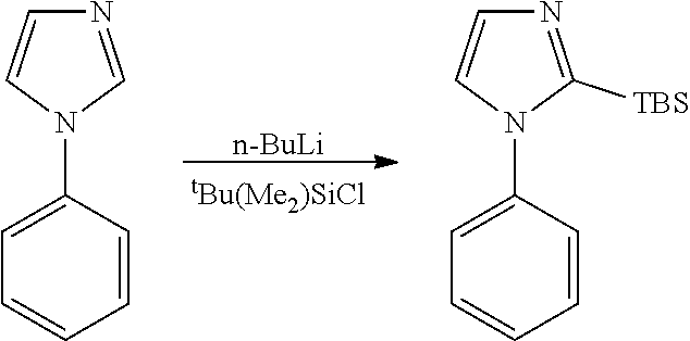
[n-BuLi].C1=CC=CC(N2C=NC=C2)=C1.C1=CC=CC(N2C([TBS])=NC=C2)=C1
